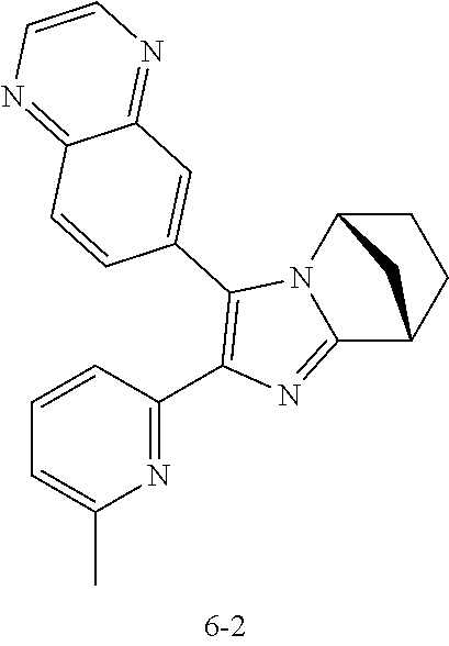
C1=CC(C2=C(C3=CC4=NC=CN=C4C=C3)N3C(=N2)C2CCC3C2)=NC(C)=C1
